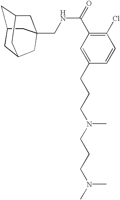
C1C2CC3CC(CNC(C4=C(Cl)C=CC(CCCN(C)CCCN(C)C)=C4)=O)(CC1C3)C2
